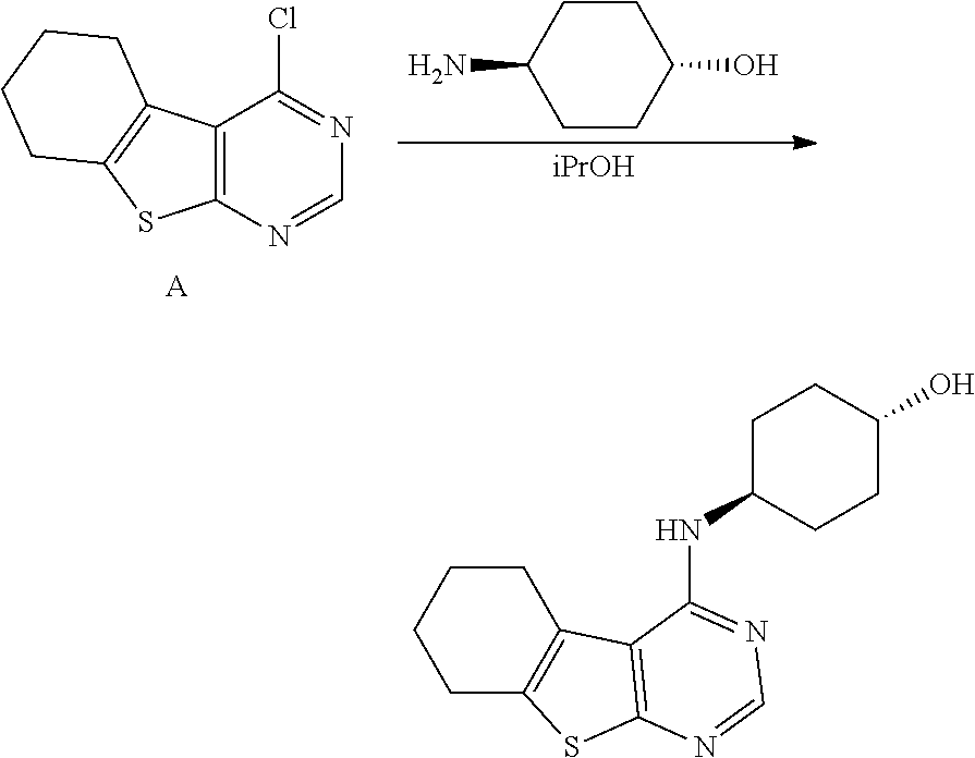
C1CC(O)CCC1N.[iPrOH].C12=C(N=CN=C1Cl)SC1=C2CCCC1.[A].C1C2=C(CCC1)C1=C(S2)N=CN=C1NC1CCC(O)CC1
